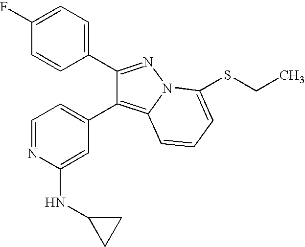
C1(F)=CC=C(C2=NN3C(=C2C2=CC=NC(NC4CC4)=C2)C=CC=C3SCC)C=C1
